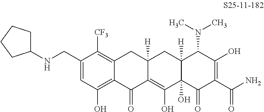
C1=C(CNC2CCCC2)C([CF3])=C2C(=C1O)C(=O)C1=C(O)C3(O)C([H])(CC1([H])C2)C(N(C)C)C(O)=C(C(N)=O)C3=O
